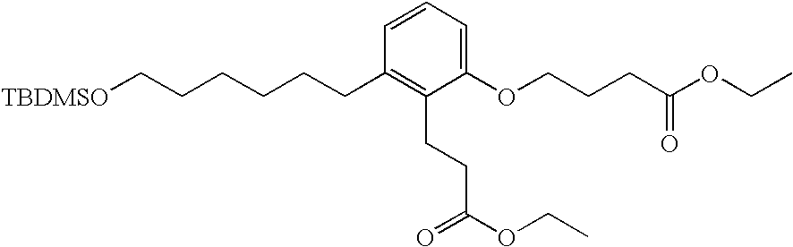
[TBDMSO]CCCCCCC1=C(CCC(OCC)=O)C(OCCCC(OCC)=O)=CC=C1
